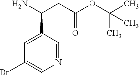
N1=CC(C(N)CC(OC(C)(C)C)=O)=CC(Br)=C1
